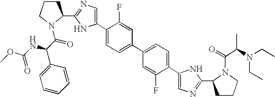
C1(C2=CN=C(C3CCCN3C(C(NC(OC)=O)C3=CC=CC=C3)=O)N2)=CC=C(C2=CC=C(C3=CN=C(C4CCCN4C(=O)C(C)N(CC)CC)N3)C(F)=C2)C=C1F
